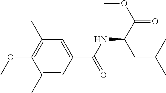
C1=C(C(NC(C(=O)OC)CC(C)C)=O)C=C(C)C(OC)=C1C
